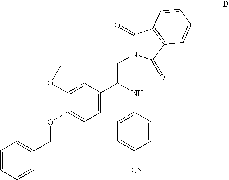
C1=CC=CC(COC2=CC=C(C(NC3=CC=C([CN])C=C3)CN3C(=O)C4=C(C3=O)C=CC=C4)C=C2OC)=C1
